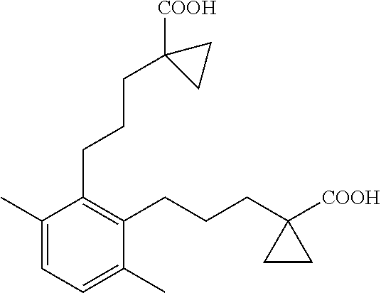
C1=C(C)C(CCCC2([COOH])CC2)=C(CCCC2([COOH])CC2)C(C)=C1
